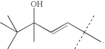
C(C(C=CC(C)(C)C)(O)C)(C)(C)C
